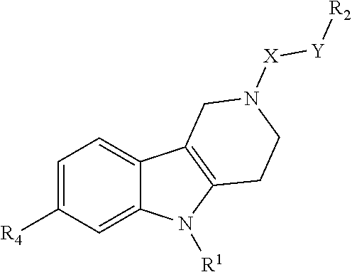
C1=C([R4])C=C2C(=C1)C1=C(N2[R1])CCN([X][Y][R2])C1
